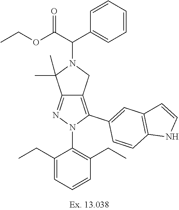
C12=NN(C3=C(CC)C=CC=C3CC)C(C3=CC4=C(C=C3)NC=C4)=C1CN(C(C1=CC=CC=C1)C(OCC)=O)C2(C)C
